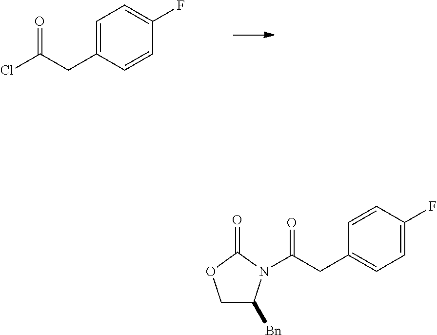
C1=C(CC(Cl)=O)C=CC(F)=C1.C1=C(CC(=O)N2C([Bn])COC2=O)C=CC(F)=C1
